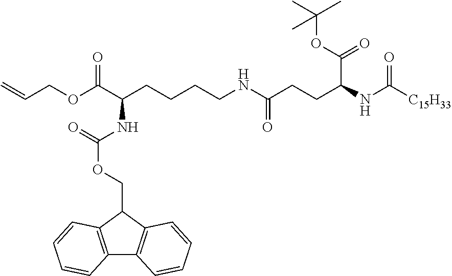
C(CCCNC(CCC(NC([C15H33])=O)C(OC(C)(C)C)=O)=O)C(C(OCC=C)=O)NC(OCC1C2=C(C3=C1C=CC=C3)C=CC=C2)=O
